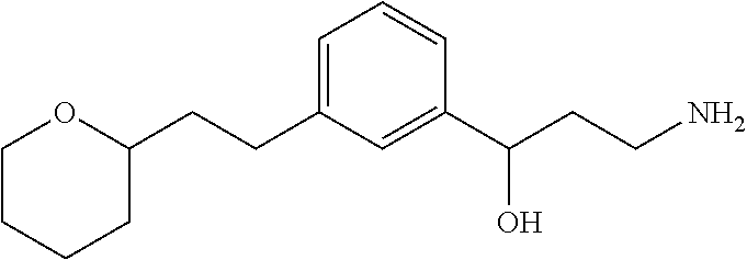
C1=C(CCC2OCCCC2)C=C(C(CCN)O)C=C1
